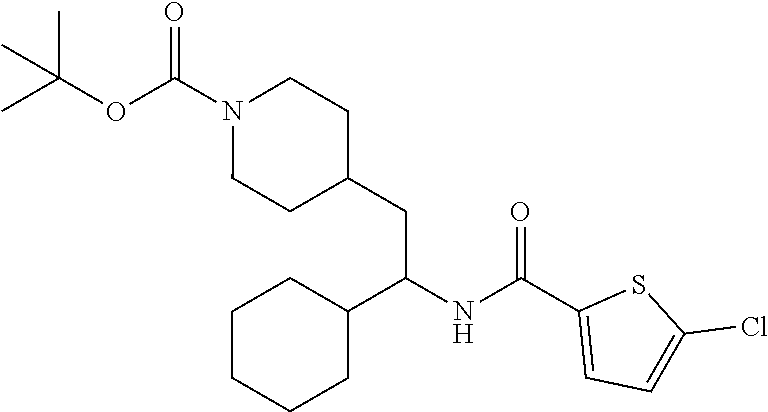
O(C(N1CCC(CC(NC(C2=CC=C(Cl)S2)=O)C2CCCCC2)CC1)=O)C(C)(C)C
